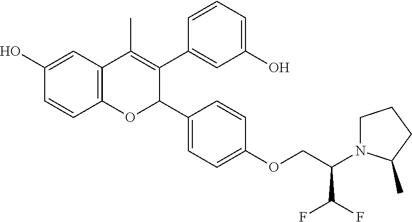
C12=C(C=C(O)C=C1)C(C)=C(C1=CC(O)=CC=C1)C(C1=CC=C(OCC(N3CCCC3C)C(F)F)C=C1)O2
